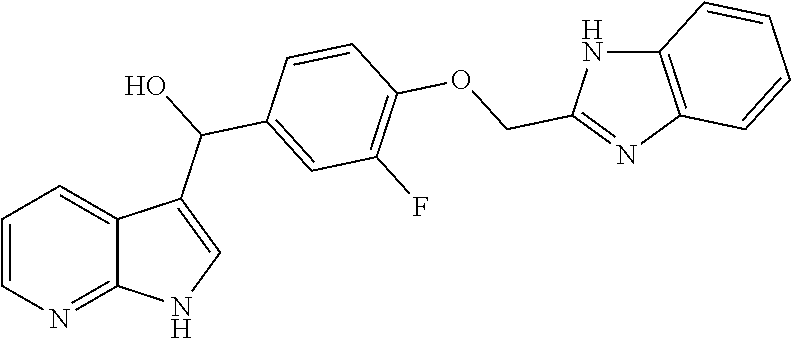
C1=CN=C2C(=C1)C(C(O)C1=CC(F)=C(OCC3=NC4=C(N3)C=CC=C4)C=C1)=CN2
